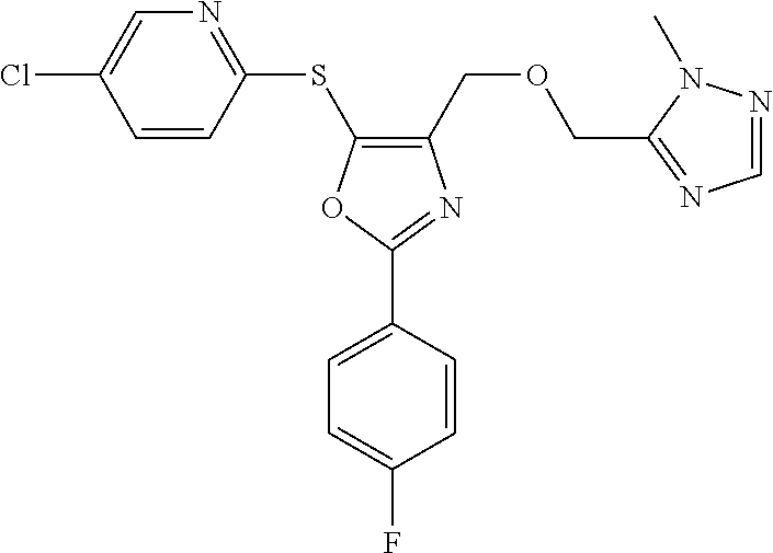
C1(COCC2=NC=NN2C)=C(SC2=NC=C(Cl)C=C2)OC(C2=CC=C(F)C=C2)=N1
